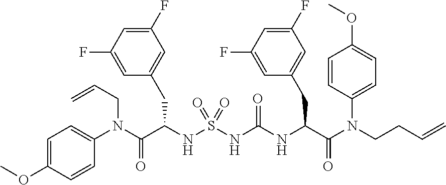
C1=C(OC)C=CC(N(C(C(NS(=O)(NC(NC(C(N(CCC=C)C2=CC=C(OC)C=C2)=O)CC2=CC(F)=CC(F)=C2)=O)=O)CC2=CC(F)=CC(F)=C2)=O)CC=C)=C1
